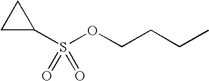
C1C(S(OCCCC)(=O)=O)C1
